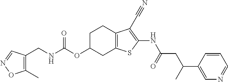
N(C(OC1CC2=C(CC1)C(C#N)=C(NC(CC(C1=CN=CC=C1)C)=O)S2)=O)CC1=C(C)ON=C1
